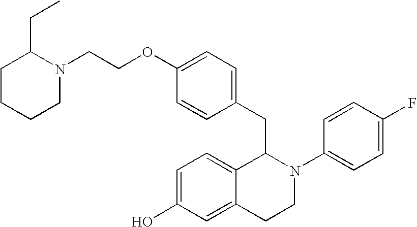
N1(CCOC2=CC=C(CC3C4=CC=C(O)C=C4CCN3C3=CC=C(F)C=C3)C=C2)C(CC)CCCC1
